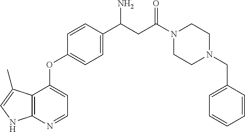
C12=C(N=CC=C1OC1=CC=C(C(CC(=O)N3CCN(CC4=CC=CC=C4)CC3)N)C=C1)NC=C2C
